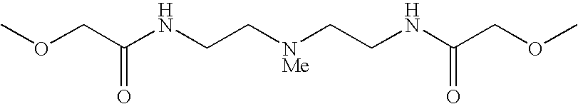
COCC(NCC[NMe]CCNC(COC)=O)=O
